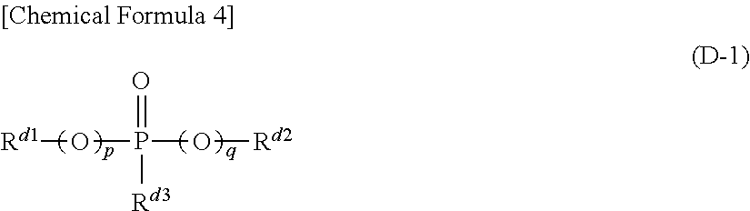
O(P(O[Rd2])([Rd3])=O)[Rd1]
